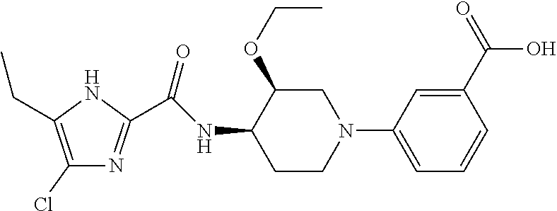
C1(Cl)=C(CC)NC(C(NC2C(OCC)CN(C3=CC=CC(C(=O)O)=C3)CC2)=O)=N1
